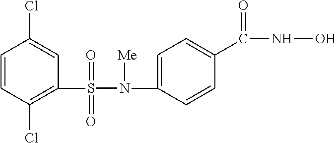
C1=CC(Cl)=C(S(=O)(=O)N(C2=CC=C(C(=O)NO)C=C2)[Me])C=C1Cl
